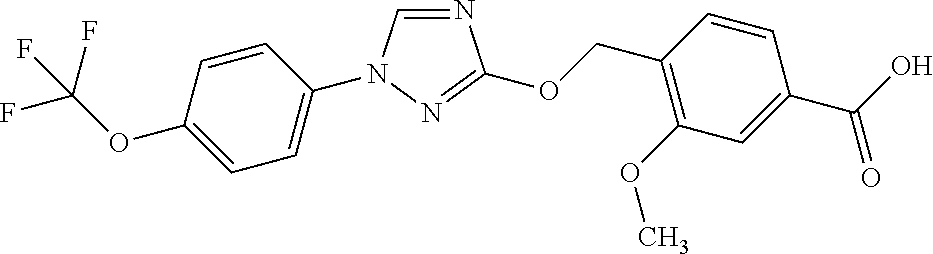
N1=CN(C2=CC=C(OC(F)(F)F)C=C2)N=C1OCC1=C(OC)C=C(C(O)=O)C=C1
